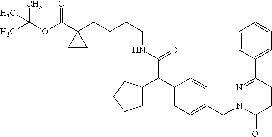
C(OC(C1(CCCCNC(C(C2=CC=C(CN3C(=O)C=CC(C4=CC=CC=C4)=N3)C=C2)C2CCCC2)=O)CC1)=O)(C)(C)C
